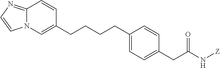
C(CCCC1=CC=C(CC(N[Z])=O)C=C1)C1=CN2C(=NC=C2)C=C1
